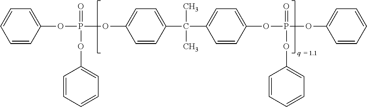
C1=CC=CC(OP(OC2=CC=CC=C2)(=O)OC2=CC=C(C(C)(C)C3=CC=C(OP(OC4=CC=CC=C4)(OC4=CC=CC=C4)=O)C=C3)C=C2)=C1
